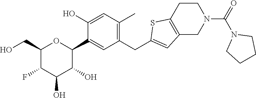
C1(CO)OC(C2=CC(CC3=CC4=C(S3)CCN(C(=O)N3CCCC3)C4)=C(C)C=C2O)C(O)C(O)C1F
